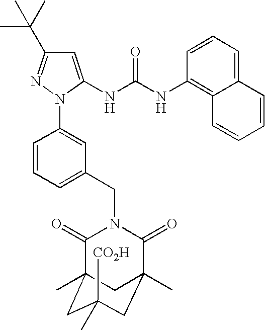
C1=CC(N2N=C(C(C)(C)C)C=C2NC(NC2=C3C(=CC=C2)C=CC=C3)=O)=CC(CN2C(=O)C3(C)CC([CO2H])(C)CC(C)(C2=O)C3)=C1
